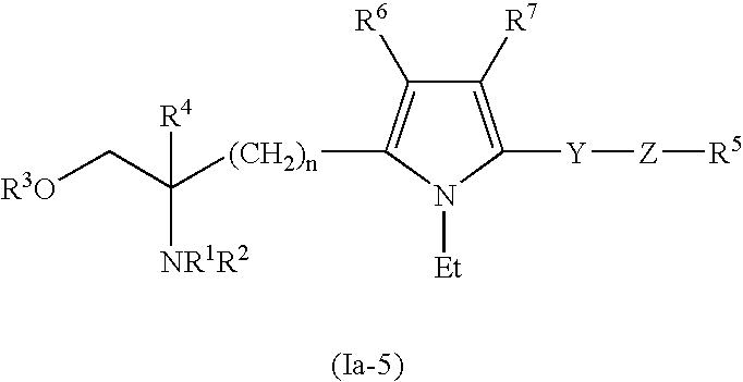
C1([R7])=C([Y][Z][R5])N([Et])C([(CH2)n]C(C[R3O])([R4])[NR1R2])=C1[R6]
